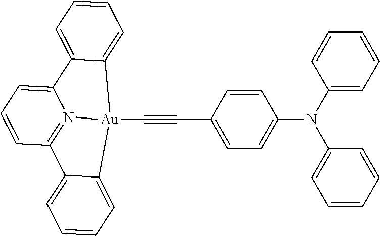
C(C1=CC=C(N(C2=CC=CC=C2)C2=CC=CC=C2)C=C1)#C[Au]12C3=CC=CC=C3C3=CC=CC(=N13)C1=CC=CC=C21
